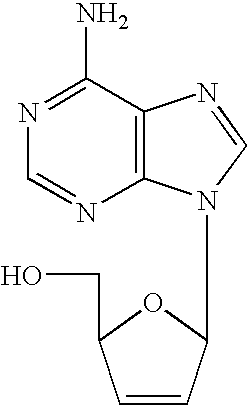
N1=C(N)C2=C(N=C1)N(C1C=CC(CO)O1)C=N2
